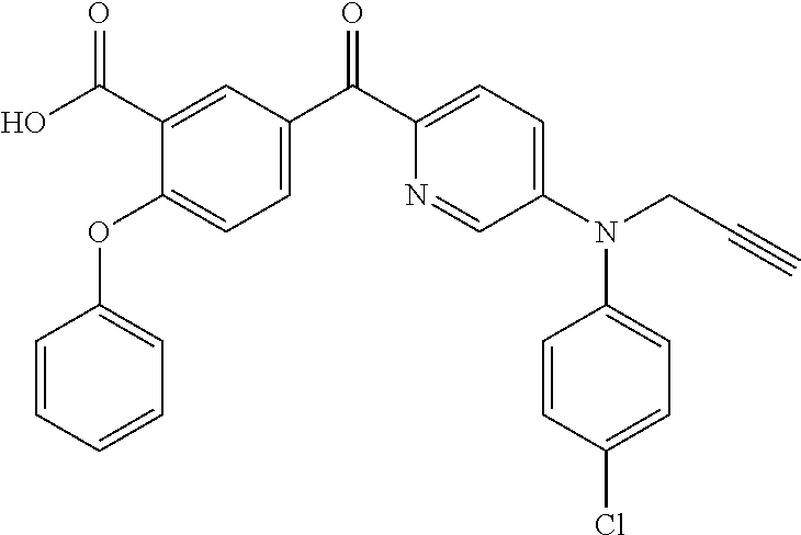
C1=CC=CC=C1OC1=CC=C(C(C2=CC=C(N(CC#C)C3=CC=C(Cl)C=C3)C=N2)=O)C=C1C(O)=O
